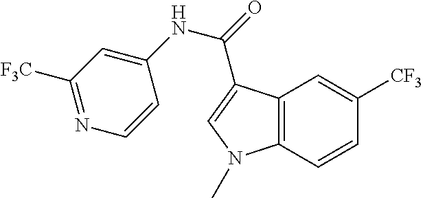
C12=C(C=CC([CF3])=C1)N(C)C=C2C(=O)NC1=CC([F3C])=NC=C1
